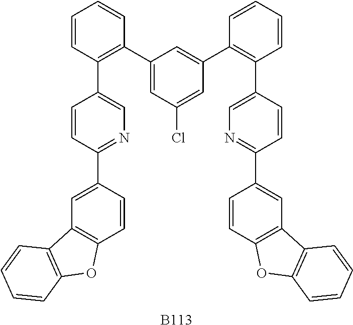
C1=CC(C2=CN=C(C3=CC4=C(C=C3)OC3=C4C=CC=C3)C=C2)=C(C2=CC(Cl)=CC(C3=C(C4=CN=C(C5=CC6=C(C=C5)OC5=C6C=CC=C5)C=C4)C=CC=C3)=C2)C=C1.[B113]
